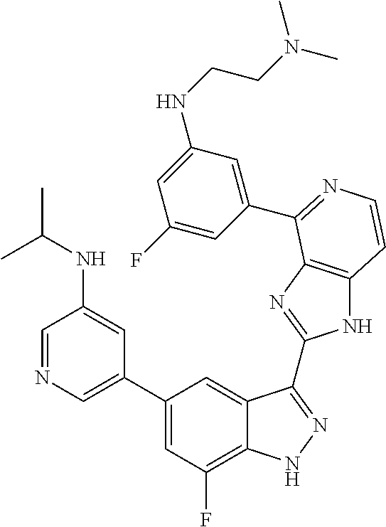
C1=C(C2=CC(F)=C3C(=C2)C(C2=NC4=C(N2)C=CN=C4C2=CC(NCCN(C)C)=CC(F)=C2)=NN3)C=C(NC(C)C)C=N1
